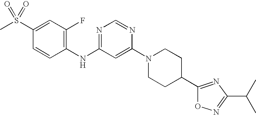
C1(S(C)(=O)=O)=CC(F)=C(NC2=NC=NC(N3CCC(C4=NC(C(C)C)=NO4)CC3)=C2)C=C1
